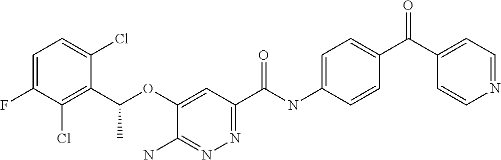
C1=C(F)C(Cl)=C(C(OC2=CC(C(NC3=CC=C(C(C4=CC=NC=C4)=O)C=C3)=O)=NN=C2N)C)C(Cl)=C1
